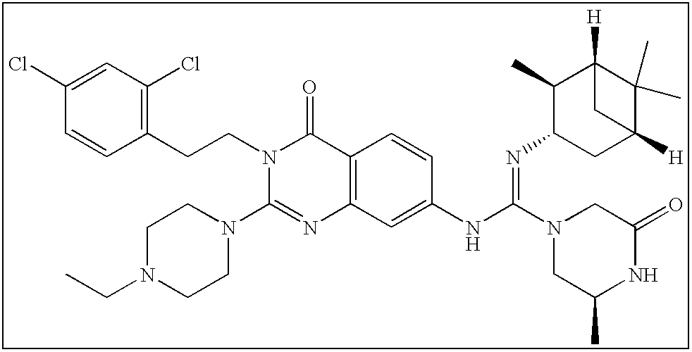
C1(Cl)=CC(Cl)=C(CCN2C(N3CCN(CC)CC3)=NC3=C(C2=O)C=CC(NC(=NC2CC4([H])C(C)(C)C([H])(C2C)C4)N2CC(C)NC(=O)C2)=C3)C=C1
